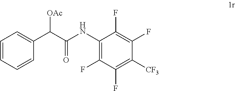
C1=CC=CC(C(C(NC2=C(F)C(F)=C([CF3])C(F)=C2F)=O)[OAc])=C1
